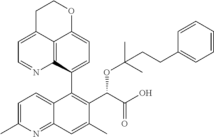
C12=C3C(C4=C(C(C(O)=O)OC(C)(C)CCC5=CC=CC=C5)C(C)=CC5=NC(C)=CC=C45)=CC=C1OCCC2=CC=N3
